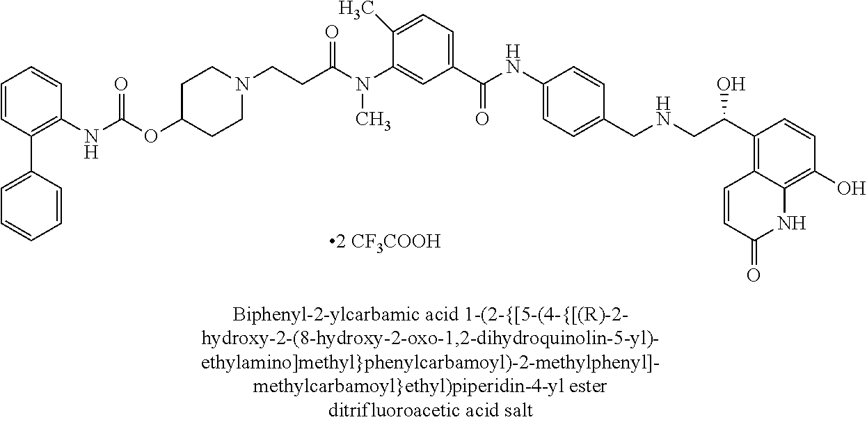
CN(C1=CC(C(=O)NC2=CC=C(CNCC(C3=C4C=CC(=O)NC4=C(O)C=C3)O)C=C2)=CC=C1C)C(CCN1CCC(OC(NC2=C(C3=CC=CC=C3)C=CC=C2)=O)CC1)=O
